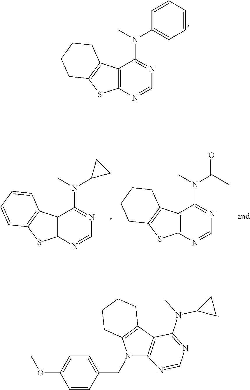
C1=CC(CN2C3=C(C4=C2CCCC4)C(N(C)C2CC2)=NC=N3)=CC=C1OC.C12=C(N=CN=C1N(C)C1CC1)SC1=C2C=CC=C1.C12=C(N=CN=C1N(C)C(C)=O)SC1=C2CCCC1.C12=C(N=CN=C1N(C)C1=CC=CC=C1)SC1=C2CCCC1
